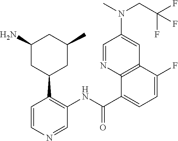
C1=NC2=C(C=C1N(C)CC(F)(F)F)C(F)=CC=C2C(NC1=C(C2CC(C)CC(N)C2)C=CN=C1)=O
